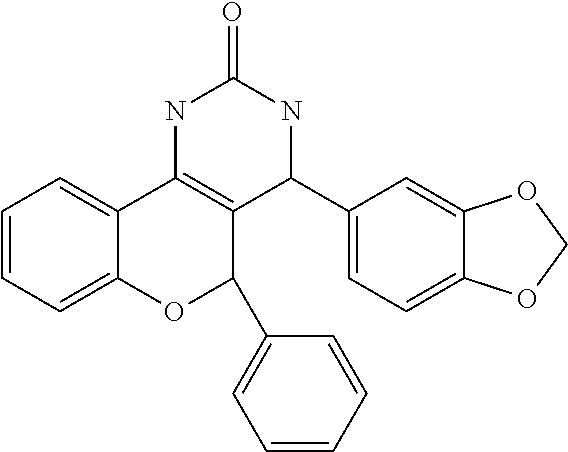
C1=CC=C2C(=C1)C1=C(C(C3=CC=CC=C3)O2)C(C2=CC=C3C(=C2)OCO3)NC(=O)N1
